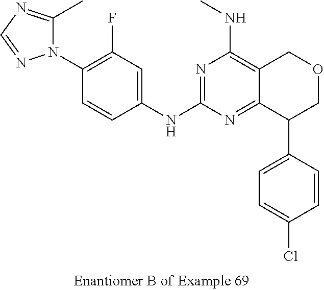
C1(N2C(C)=NC=N2)=C(F)C=C(NC2=NC(NC)=C3C(=N2)C(C2=CC=C(Cl)C=C2)COC3)C=C1
